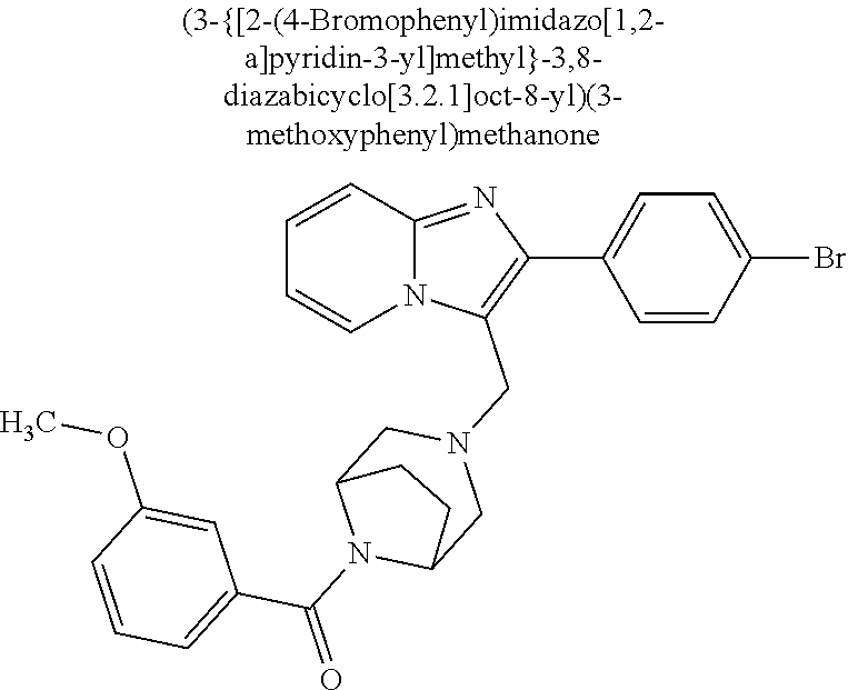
N12C(=NC(C3=CC=C(Br)C=C3)=C1CN1CC3N(C(=O)C4=CC=CC(OC)=C4)C(C1)CC3)C=CC=C2
